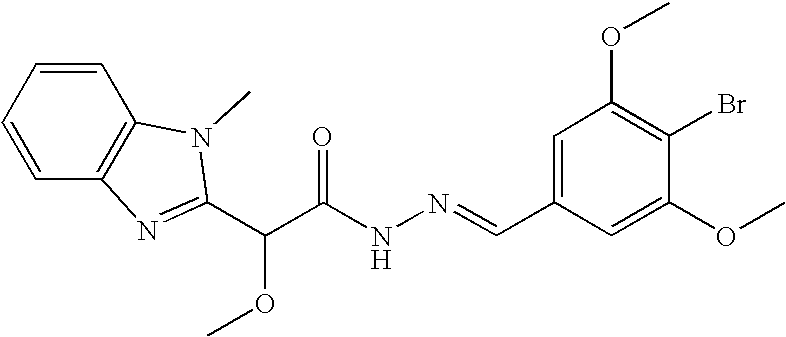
C(C(NN=CC1=CC(OC)=C(Br)C(OC)=C1)=O)(OC)C1=NC2=C(C=CC=C2)N1C
